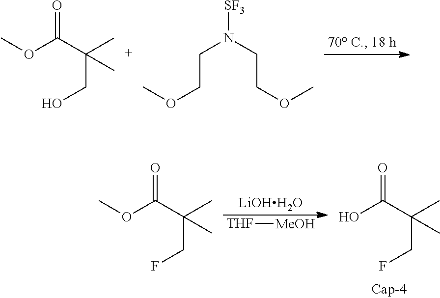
COC(C(C)(C)CO)=O.C(N(CCOC)[SF3])COC.[LiOHH2O].[THF][MeOH].OC(C(C)(C)CF)=O.COC(C(C)(C)CF)=O
